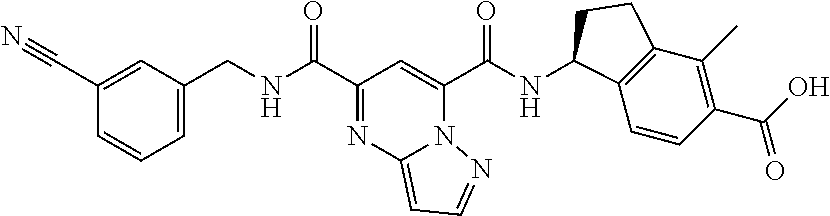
C(NC(C1=NC2=CC=NN2C(C(NC2C3=C(C(C)=C(C(O)=O)C=C3)CC2)=O)=C1)=O)C1=CC=CC(C#N)=C1
